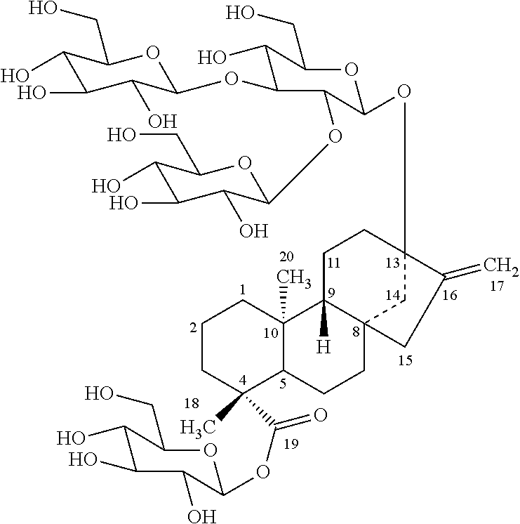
C1CC(C)(C(=O)OC2OC(CO)C(O)C(O)C2O)C2C(C)(C1)C1([H])C3(CC2)CC(OC2OC(CO)C(O)C(OC4OC(CO)C(O)C(O)C4O)C2OC2OC(CO)C(O)C(O)C2O)(CC1)C(=C)C3
